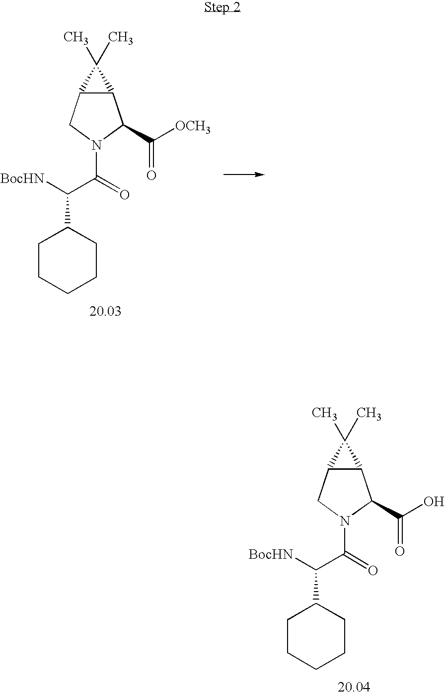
C12C(CN(C(=O)C([BocHN])C3CCCCC3)C1C(O)=O)C2(C)C.C12C(CN(C(=O)C([BocHN])C3CCCCC3)C1C([OCH3])=O)C2(C)C
